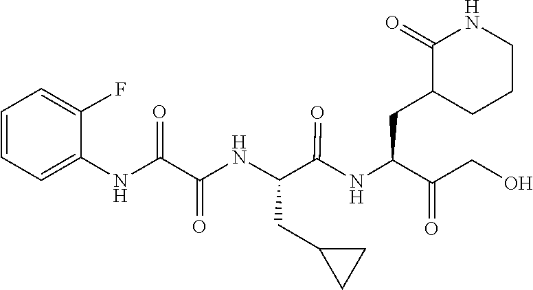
C(C(=O)CO)(CC1C(=O)NCCC1)NC(C(NC(C(NC1=CC=CC=C1F)=O)=O)CC1CC1)=O
